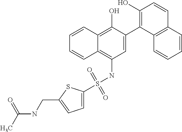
C1=C(C2=C(O)C=CC3=C2C=CC=C3)C(O)=C2C(=C1NS(C1=CC=C(CNC(C)=O)S1)(=O)=O)C=CC=C2
